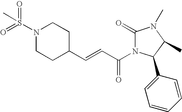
C(=CC(=O)N1C(=O)N(C)C(C)C1C1=CC=CC=C1)C1CCN(S(=O)(=O)C)CC1
